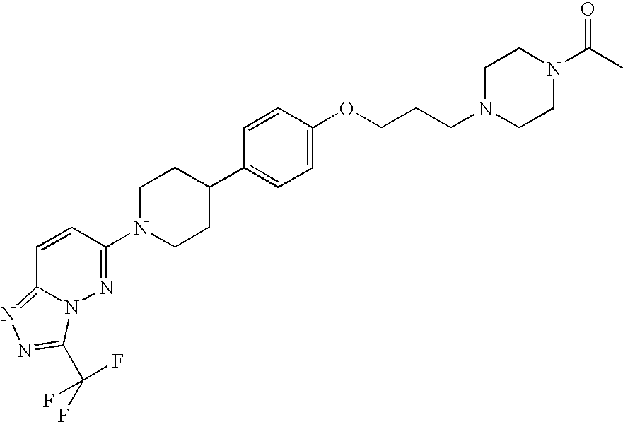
C1(OCCCN2CCN(C(C)=O)CC2)=CC=C(C2CCN(C3=NN4C(=NN=C4C(F)(F)F)C=C3)CC2)C=C1
